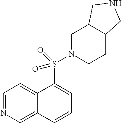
C1=NC=C2C(=C1)C(S(=O)(=O)N1CC3C(CC1)CNC3)=CC=C2
